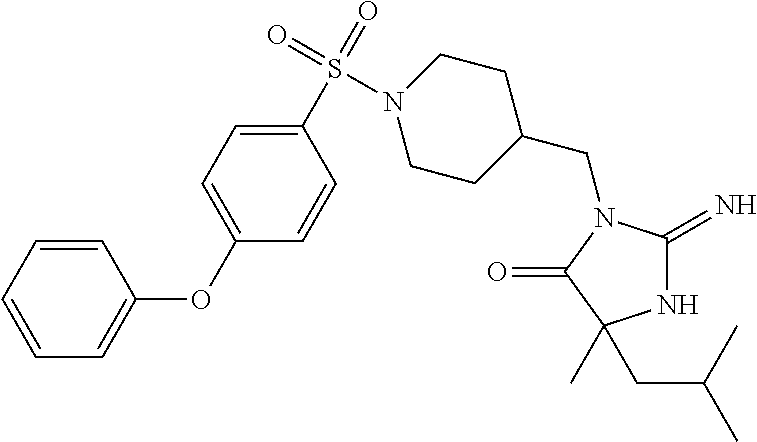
N1C(=N)N(CC2CCN(S(C3=CC=C(OC4=CC=CC=C4)C=C3)(=O)=O)CC2)C(=O)C1(CC(C)C)C
